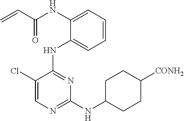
N(C1=CC=CC=C1NC1=NC(NC2CCC([CONH2])CC2)=NC=C1Cl)C(C=C)=O
